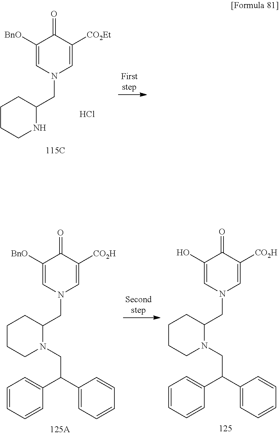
C1([BnO])=CN(CC2CCCCN2)C=C([CO2Et])C1=O.Cl.C1([BnO])=CN(CC2N(CC(C3=CC=CC=C3)C3=CC=CC=C3)CCCC2)C=C([CO2H])C1=O.C1(O)=CN(CC2N(CC(C3=CC=CC=C3)C3=CC=CC=C3)CCCC2)C=C([CO2H])C1=O
